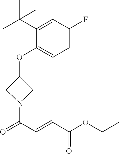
C1(OC2CN(C(C=CC(OCC)=O)=O)C2)=CC=C(F)C=C1C(C)(C)C
